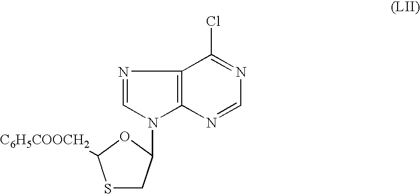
S1CC(N2C3=C(N=C2)C(Cl)=NC=N3)OC1[C6H5COOCH2]
